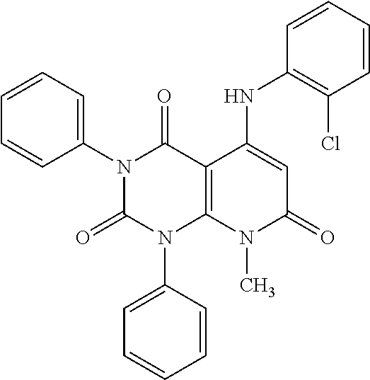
N1(C2=CC=CC=C2)C(=O)N(C2=CC=CC=C2)C2=C(C1=O)C(NC1=C(Cl)C=CC=C1)=CC(=O)N2C
